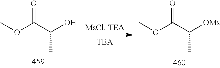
COC(C(O)C)=O.COC(C([OMs])C)=O
